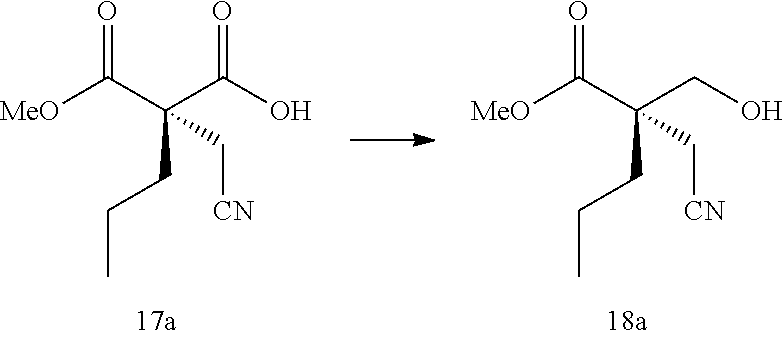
[MeO]C(C(C(O)=O)(C[CN])CCC)=O.[MeO]C(C(CO)(C[CN])CCC)=O
